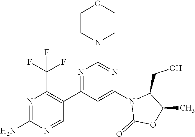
C1CN(C2=NC(N3C(=O)OC(C)C3CO)=CC(C3=C(C(F)(F)F)N=C(N)N=C3)=N2)CCO1
